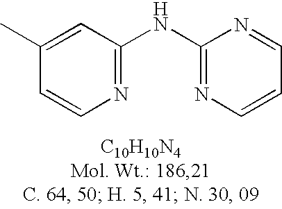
C1(C)=CC(NC2=NC=CC=N2)=NC=C1
